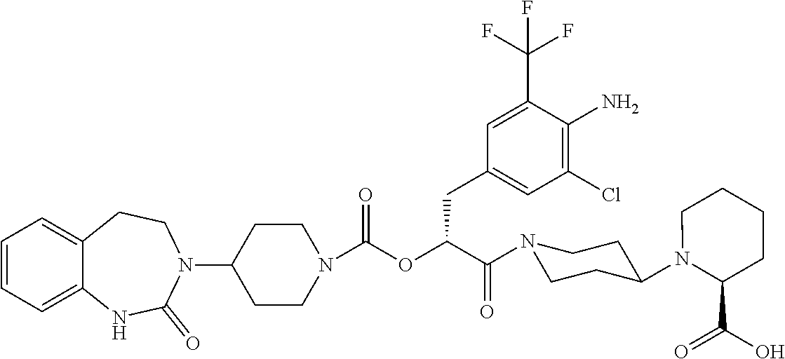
C1=CC=C2C(=C1)CCN(C1CCN(C(OC(CC3=CC(Cl)=C(N)C(C(F)(F)F)=C3)C(=O)N3CCC(N4C(C(O)=O)CCCC4)CC3)=O)CC1)C(=O)N2
